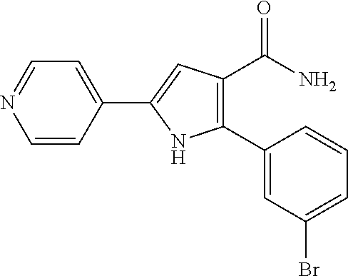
C1=CC(C2=CC(C(=O)N)=C(C3=CC(Br)=CC=C3)N2)=CC=N1
